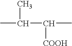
CC(C(C)[COOH])C
